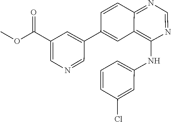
C1(C2=CC3=C(NC4=CC=CC(Cl)=C4)N=CN=C3C=C2)=CC(C(OC)=O)=CN=C1
